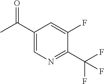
C1=C(C(C)=O)C=C(F)C(C(F)(F)F)=N1
